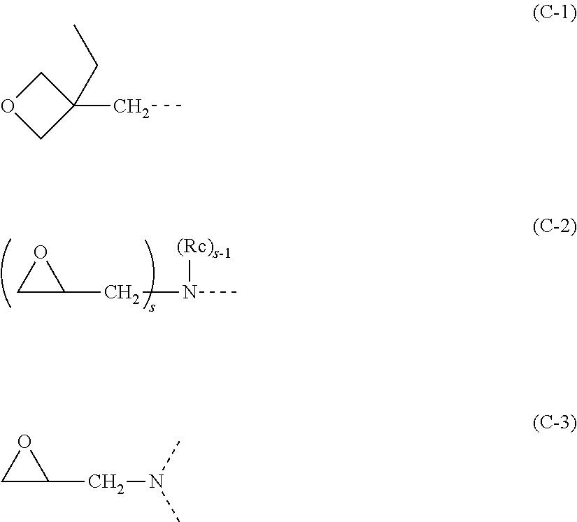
C1C(CN(C)[(Rc)s-1])O1.C1OCC1(CC)CC.C1C(CN(C)C)O1
